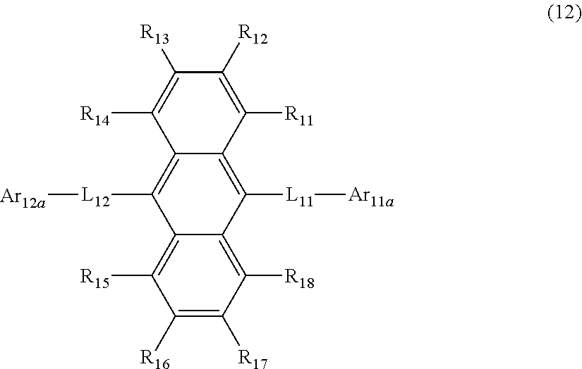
C1([R11])=C([R12])C([R13])=C([R14])C2=C([L12][Ar12a])C3=C([R15])C([R16])=C([R17])C([R18])=C3C([L11][Ar11a])=C12
